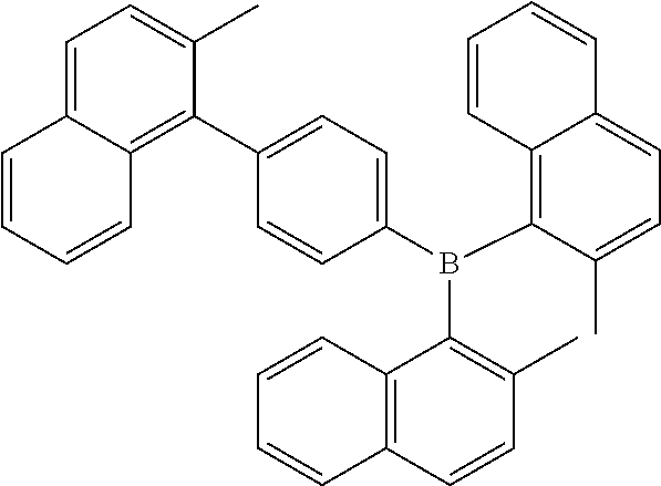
C1=C(C)C(B(C2=CC=C(C3=C4C(=CC=C3C)C=CC=C4)C=C2)C2=C(C)C=CC3=C2C=CC=C3)=C2C(=C1)C=CC=C2
